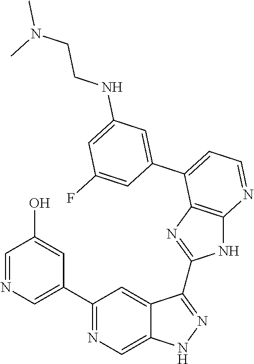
C1(C2=NC=C3C(=C2)C(C2=NC4=C(N2)N=CC=C4C2=CC(NCCN(C)C)=CC(F)=C2)=NN3)=CN=CC(O)=C1
